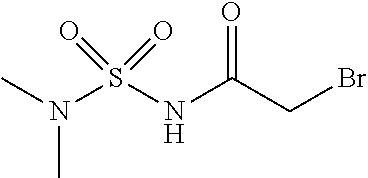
CN(S(NC(CBr)=O)(=O)=O)C
